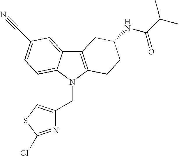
C12=C(N(CC3=CSC(Cl)=N3)C3=CC=C(C#N)C=C13)CCC(NC(C(C)C)=O)C2
